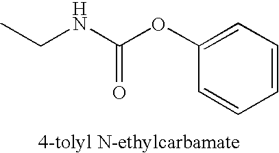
C1=C(OC(NCC)=O)C=CC=C1
